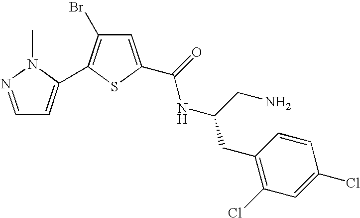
C1=NN(C)C(C2=C(Br)C=C(C(=O)NC(CN)CC3=C(Cl)C=C(Cl)C=C3)S2)=C1
